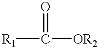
[R1]C(=O)[OR2]
